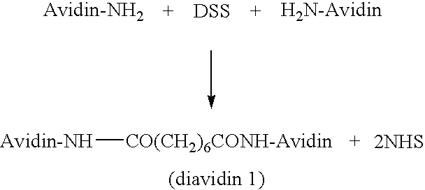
[DSS].[Avidin-NH][CO(CH2)6CONH-Avidin].[2NHS]
